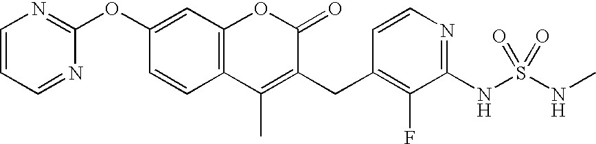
C1=CC=NC(OC2=CC3=C(C=C2)C(C)=C(CC2=C(F)C(NS(NC)(=O)=O)=NC=C2)C(=O)O3)=N1
